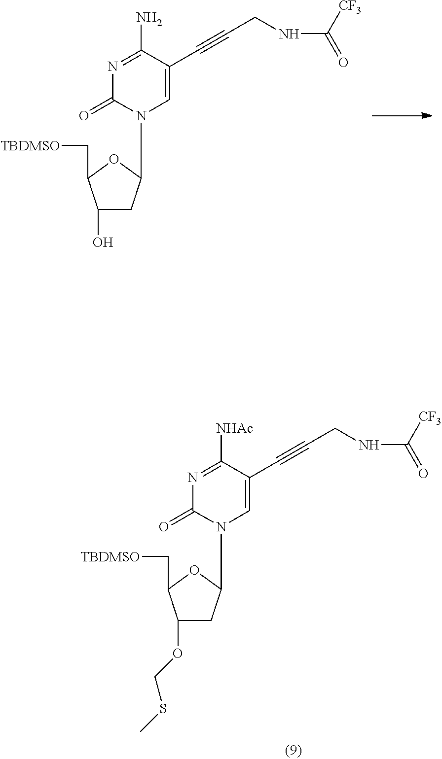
C1(O)CC(N2C=C(C#CCNC([CF3])=O)C(N)=NC2=O)OC1C[TBDMSO].C1(OCSC)CC(N2C=C(C#CCNC([CF3])=O)C([NHAc])=NC2=O)OC1C[TBDMSO]
